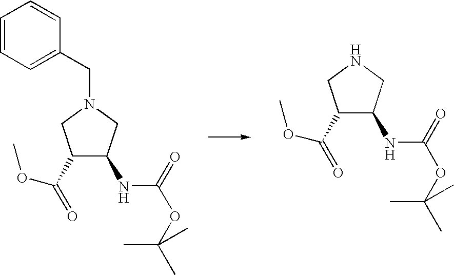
C1(NC(OC(C)(C)C)=O)C(C(=O)OC)CN(CC2=CC=CC=C2)C1.C1(NC(OC(C)(C)C)=O)C(C(=O)OC)CNC1
